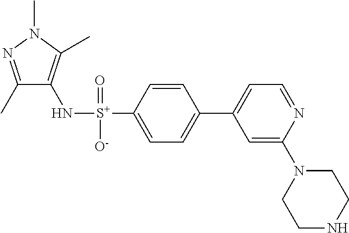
C1(C)=NN(C)C(C)=C1N[S+](C1=CC=C(C2=CC=NC(N3CCNCC3)=C2)C=C1)(=O)[O-]
